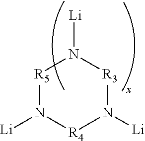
[R5]1N([Li])[R4]N([Li])[R3]N1[Li]
